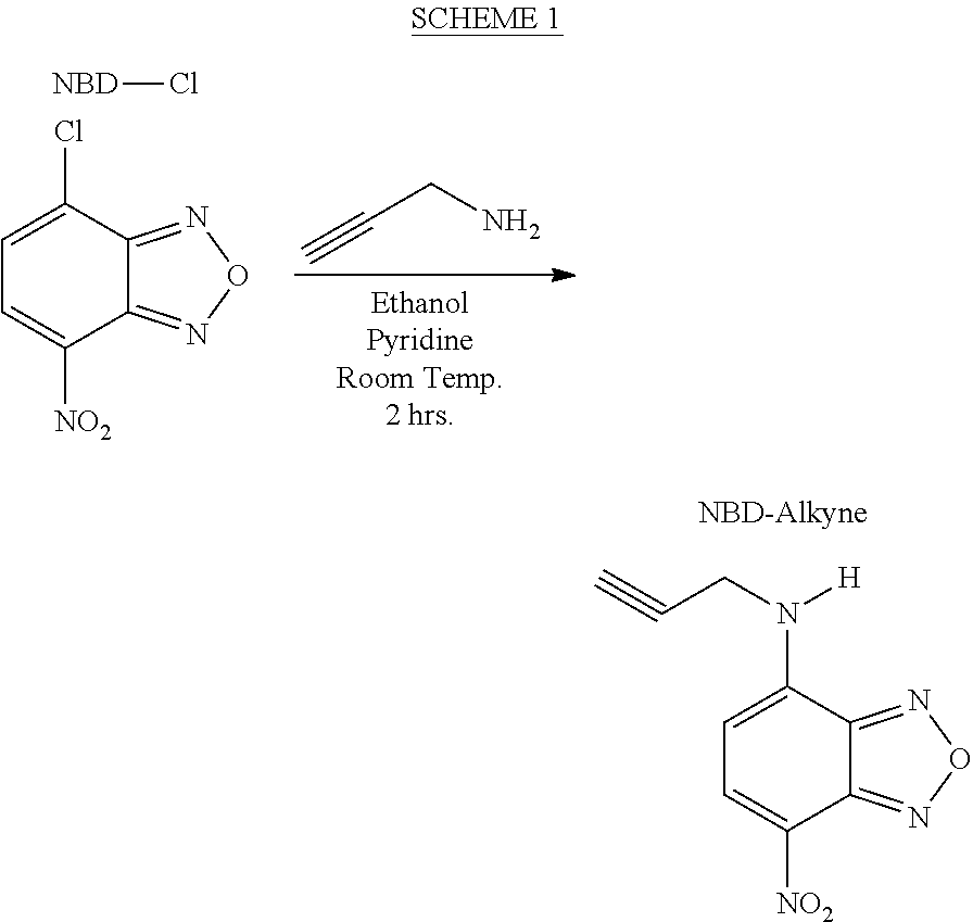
C1=C(N(CC#C)[H])C2=NON=C2C([NO2])=C1.C(#C)CN.C1=C(Cl)C2=NON=C2C([NO2])=C1.[NBD]Cl
